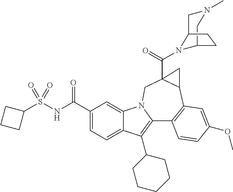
C1(C(NS(=O)(=O)C2CCC2)=O)=CC=C2C(=C1)N1C(=C2C2CCCCC2)C2=C(C3C(C(=O)N4C5CN(C)CC4CC5)(C1)C3)C=C(OC)C=C2
